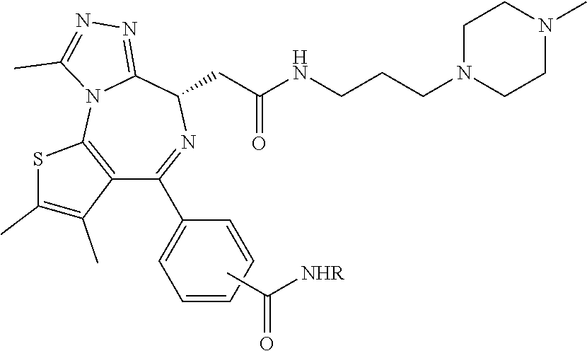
C1N(CCCNC(CC2N=C(C3=CC=CC=C3)C3=C(N4C2=NN=C4C)SC(C)=C3C)=O)CCN(C)C1.CC([NHR])=O
